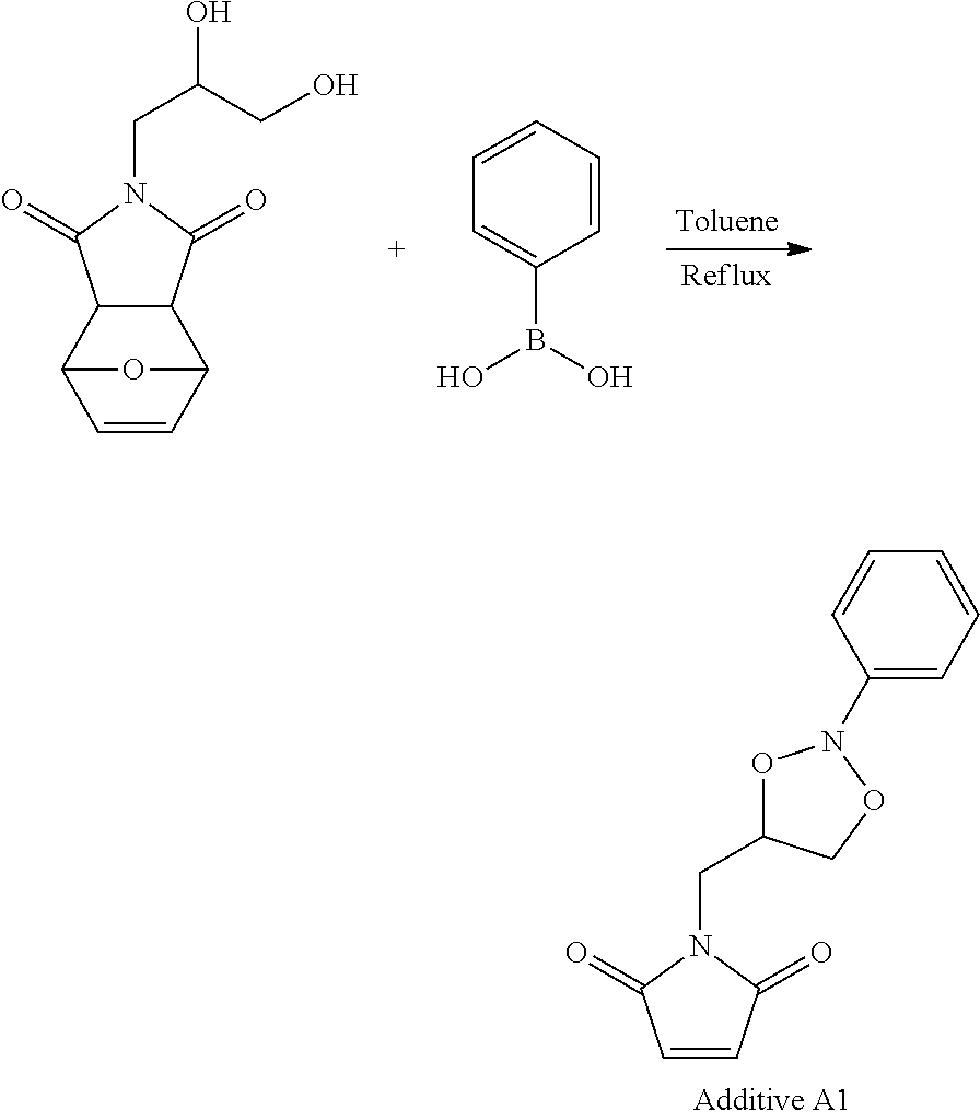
C12C(C3C=CC1O3)C(=O)N(CC(CO)O)C2=O.C1=CC=CC=C1B(O)O.C1=CC(=O)N(CC2ON(C3=CC=CC=C3)OC2)C1=O
